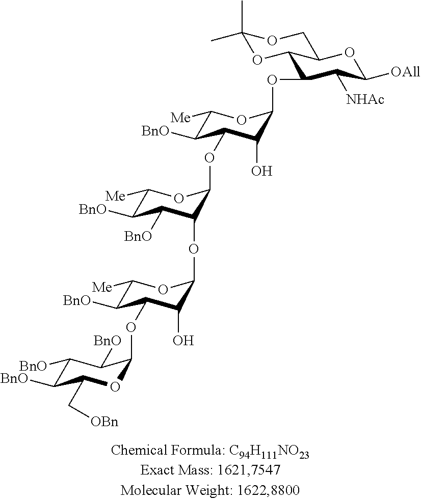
C1([BnO])C([BnO])C(C[OBn])OC(OC2C([BnO])C([Me])OC(OC3C([BnO])C([BnO])C([Me])OC3OC3C([BnO])C([Me])OC(OC4C([NHAc])C([OAll])OC5C4OC(C)(C)OC5)C3O)C2O)C1[BnO]
